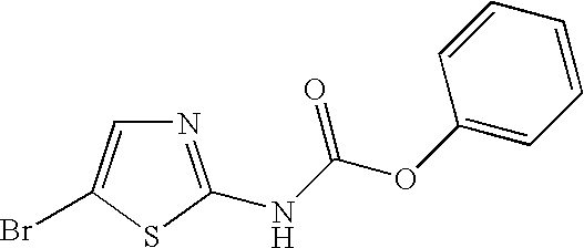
N1=C(NC(OC2=CC=CC=C2)=O)SC(Br)=C1
